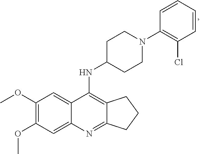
C12=C(NC3CCN(C4=C(Cl)C=CC=C4)CC3)C3=CC(OC)=C(OC)C=C3N=C1CCC2
